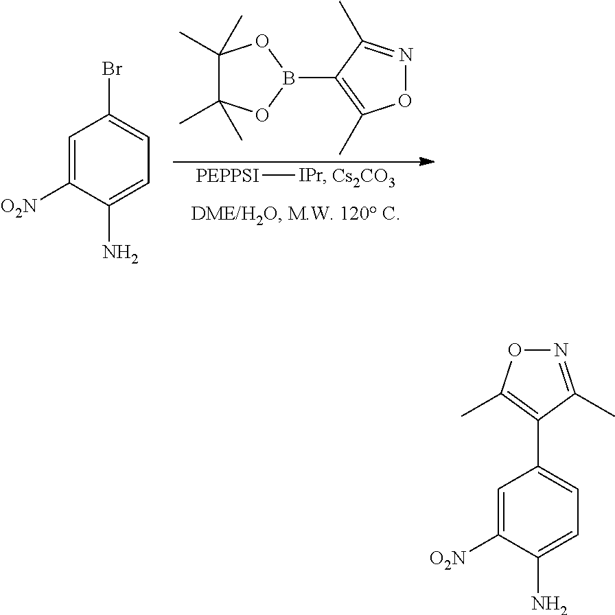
[PEPPSI][IPr].[Cs2CO3].C1(C)(C)C(C)(C)OB(C2=C(C)ON=C2C)O1.C1=C([O2N])C(N)=CC=C1Br.C1=C([O2N])C(N)=CC=C1C1=C(C)ON=C1C
